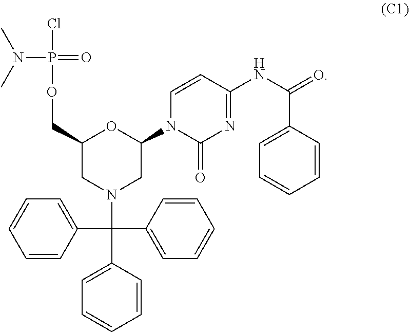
C1=CC(C(C2=CC=CC=C2)(N2CC(N3C(=O)N=C(NC(C4=CC=CC=C4)=O)C=C3)OC(COP(Cl)(=O)N(C)C)C2)C2=CC=CC=C2)=CC=C1
